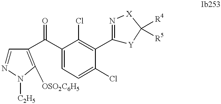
C1=NN([C2H5])C([OSO2C6H5])=C1C(C1=CC=C(Cl)C(C2=N[X]C([R4])([R5])[Y]2)=C1Cl)=O
